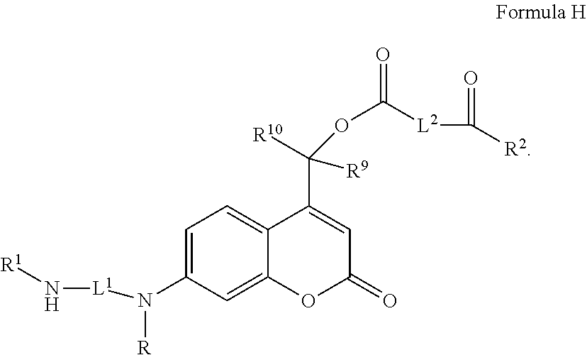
N([L1]N([R])C1=CC=C2C(=C1)OC(=O)C=C2C([R10])([R9])OC([L2]C(=O)[R2])=O)[R1]
